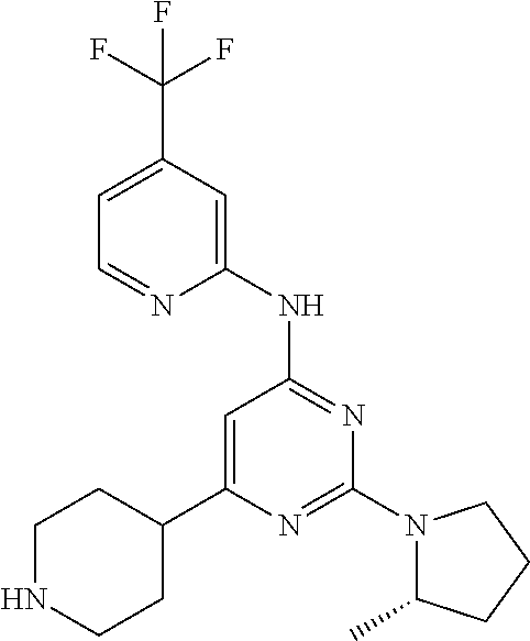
C1=C(C2CCNCC2)N=C(N2C(C)CCC2)N=C1NC1=CC(C(F)(F)F)=CC=N1
